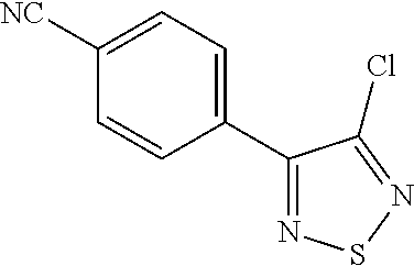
C1(C2=NSN=C2Cl)=CC=C([NC])C=C1
